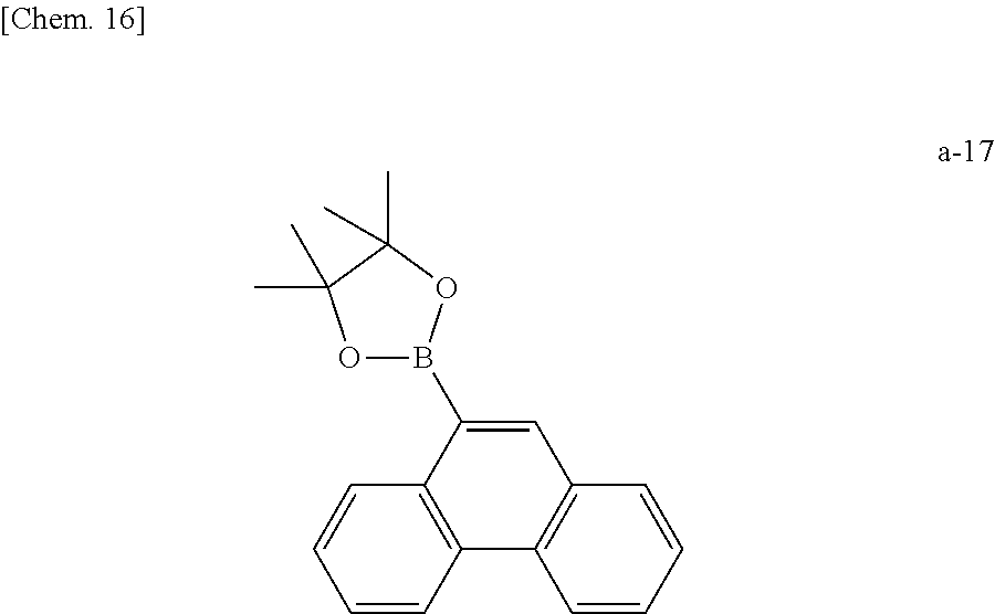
O1B(C2=CC3=C(C4=C2C=CC=C4)C=CC=C3)OC(C)(C)C1(C)C
